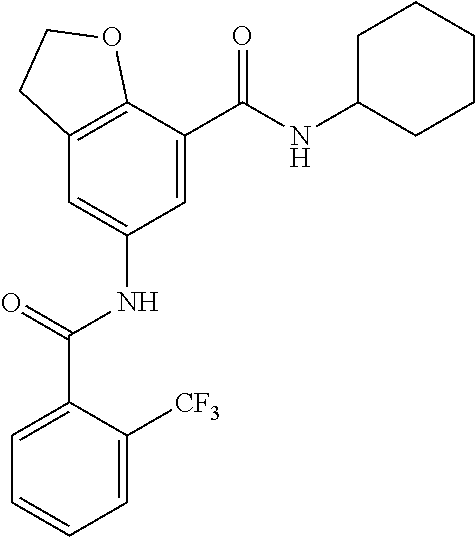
C12=C(C(C(=O)NC3CCCCC3)=CC(NC(=O)C3=CC=CC=C3[CF3])=C1)OCC2
